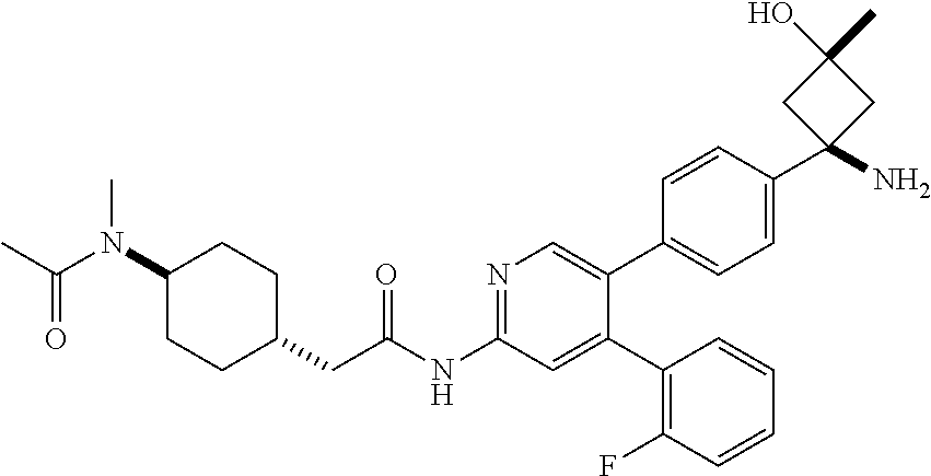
CN(C(C)=O)C1CCC(CC(=O)NC2=NC=C(C3=CC=C(C4(N)CC(O)(C)C4)C=C3)C(C3=C(F)C=CC=C3)=C2)CC1
